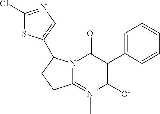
C12=[N+](C)C([O-])=C(C3=CC=CC=C3)C(=O)N1C(C1=CN=C(Cl)S1)CC2
